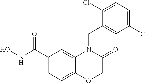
C1(C(NO)=O)=CC=C2C(=C1)N(CC1=CC(Cl)=CC=C1Cl)C(=O)CO2
